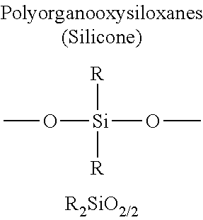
CO[Si](OC)([R])[R]
